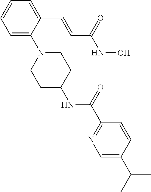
C1=C(C=CC(NO)=O)C(N2CCC(NC(=O)C3=NC=C(C(C)C)C=C3)CC2)=CC=C1
